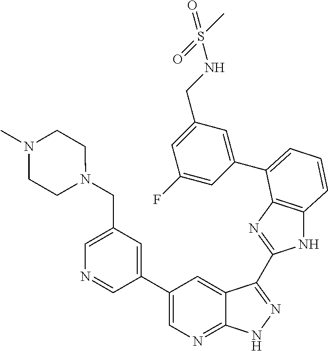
C1(C2=CN=C3C(=C2)C(C2=NC4=C(N2)C=CC=C4C2=CC(CNS(C)(=O)=O)=CC(F)=C2)=NN3)=CC(CN2CCN(C)CC2)=CN=C1
